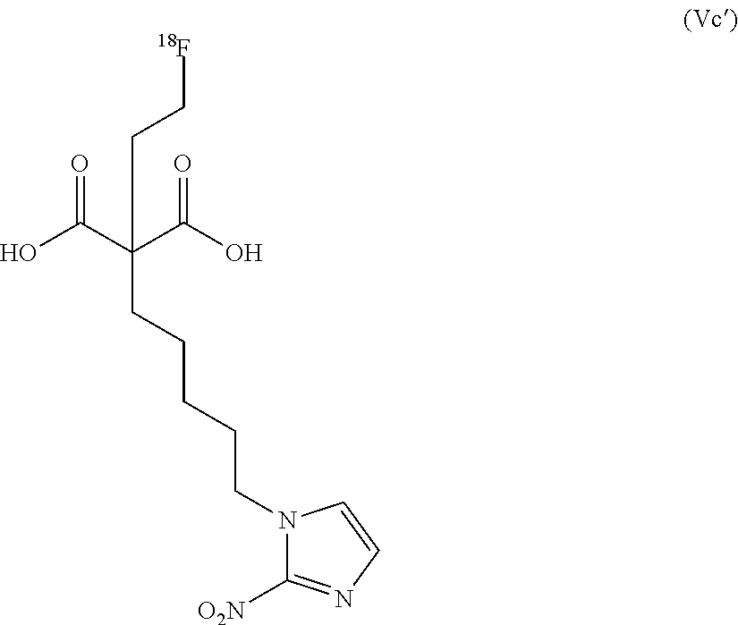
C(CCCCC(C(O)=O)(C(O)=O)CC[18F])N1C([O2N])=NC=C1
